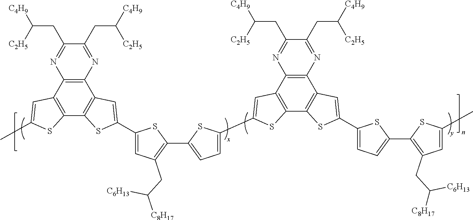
C12=C(C3=C(C4=C1C=C(C1=CC(CC([C6H13])[C8H17])=C(C5=CC=C(C6=CC7=C(C8=C(C9=C7N=C(CC([C4H9])[C2H5])C(CC([C4H9])[C2H5])=N9)C=C(C7=CC=C(C9=C(CC([C6H13])[C8H17])C=C(C)S9)S7)S8)S6)S5)S1)S4)SC(C)=C3)N=C(CC([C4H9])[C2H5])C(CC([C4H9])[C2H5])=N2
